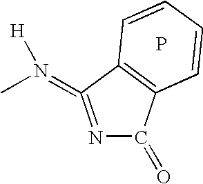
N1=C(=N(C)[H])C2=C(C1=O)C=CC=C2.P
